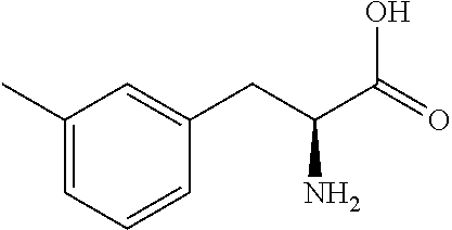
OC(=O)C(CC1=CC(C)=CC=C1)N
